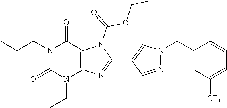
N1(CCC)C(=O)N(CC)C2=C(C1=O)N(C(=O)OCC)C(C1=CN(CC3=CC([CF3])=CC=C3)N=C1)=N2
